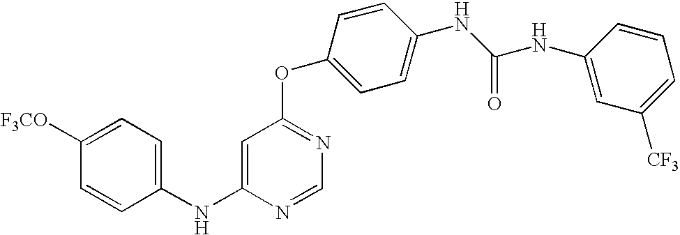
C1(NC2=CC(OC3=CC=C(NC(NC4=CC([CF3])=CC=C4)=O)C=C3)=NC=N2)=CC=C([F3CO])C=C1
